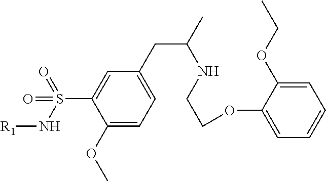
C1=C(CC(C)NCCOC2=CC=CC=C2OCC)C=C(S(=O)(=O)N[R1])C(OC)=C1
